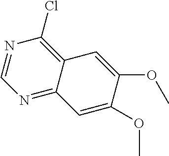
N1=C2C(=C(Cl)N=C1)C=C(OC)C(OC)=C2
